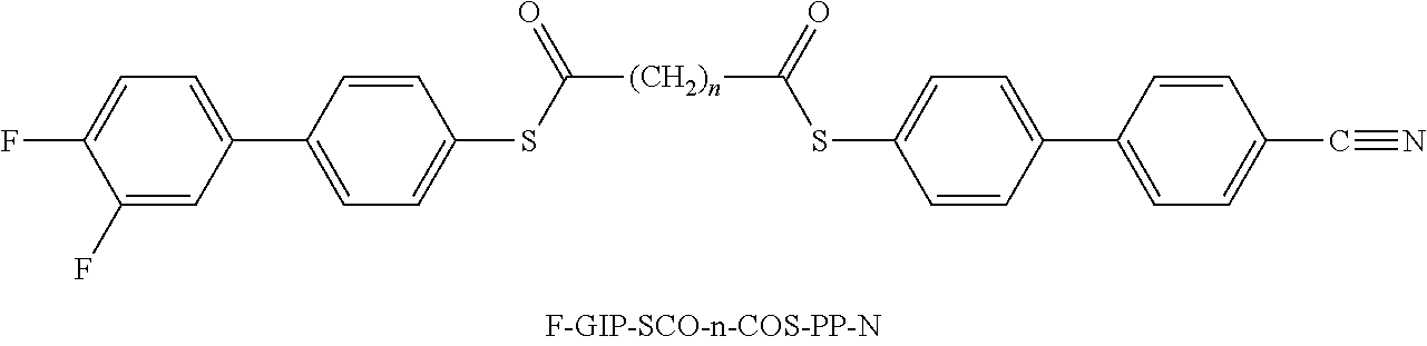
[(CH2)n](C(=O)SC1=CC=C(C2=CC=C(F)C(F)=C2)C=C1)C(SC1=CC=C(C2=CC=C(C#N)C=C2)C=C1)=O
